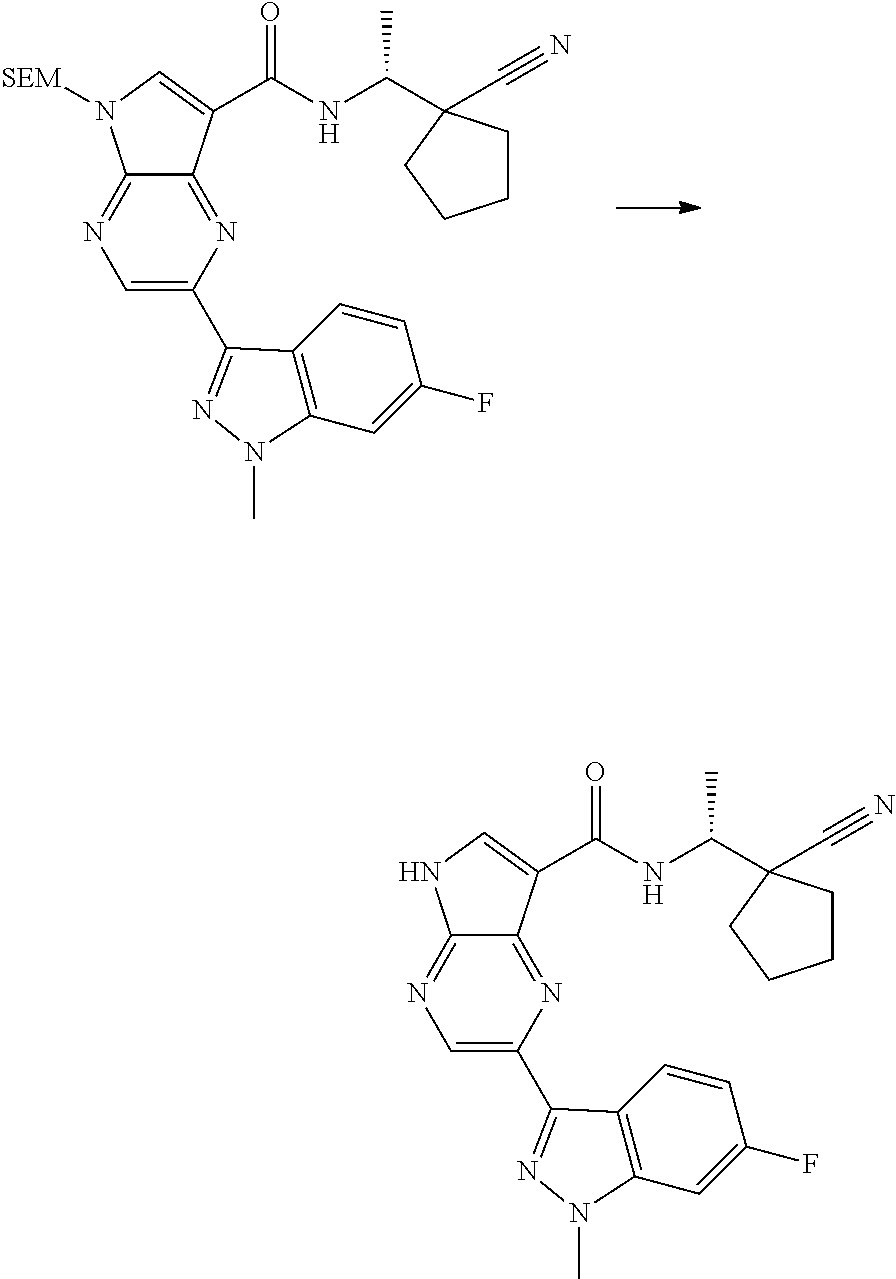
C1=C(C2=NN(C)C3=C2C=CC(F)=C3)N=C2C(=N1)N([SEM])C=C2C(NC(C)C1(C#N)CCCC1)=O.C1=C(C2=NN(C)C3=C2C=CC(F)=C3)N=C2C(=N1)NC=C2C(NC(C)C1(C#N)CCCC1)=O
